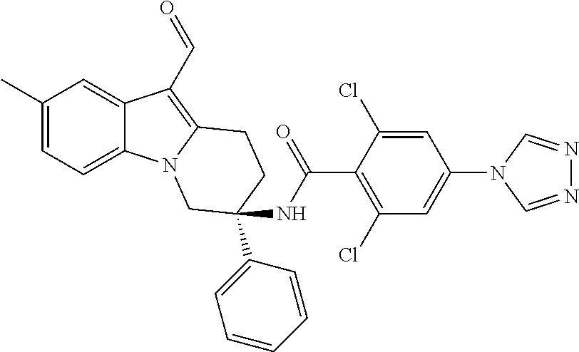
C1(C)=CC=C2C(=C1)C(C=O)=C1N2CC(NC(C2=C(Cl)C=C(N3C=NN=C3)C=C2Cl)=O)(C2=CC=CC=C2)CC1
